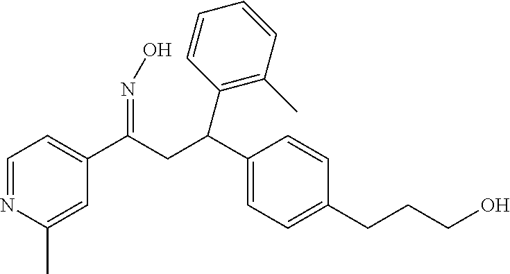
C1=NC(C)=CC(C(CC(C2=CC=C(CCCO)C=C2)C2=C(C)C=CC=C2)=NO)=C1
